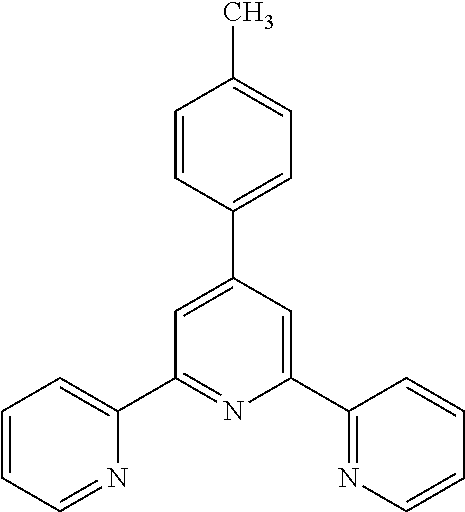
C1=CC=NC(C2=NC(C3=NC=CC=C3)=CC(C3=CC=C(C)C=C3)=C2)=C1
